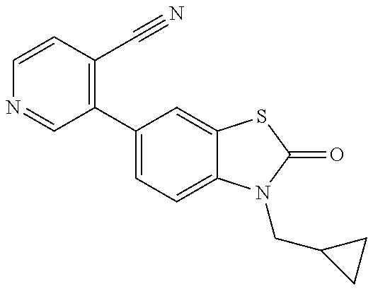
N1=CC(C2=CC=C3C(=C2)SC(=O)N3CC2CC2)=C(C#N)C=C1
